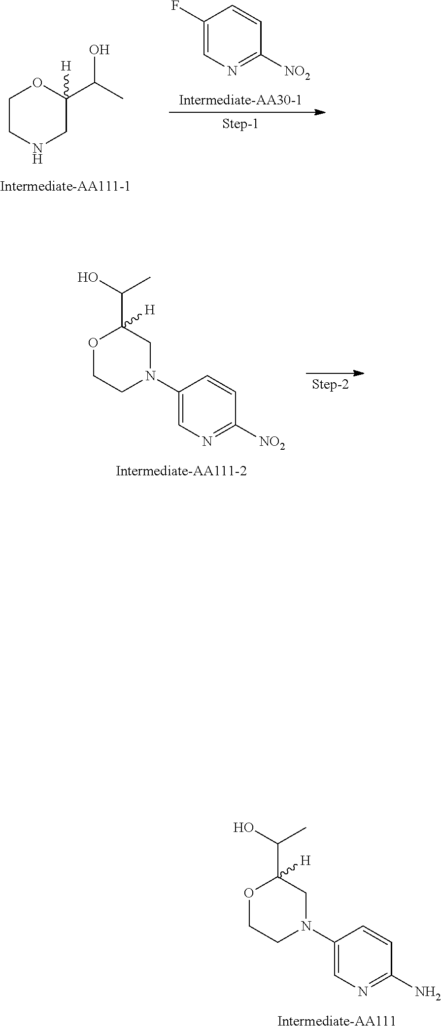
O1C(C(O)C)([H])CN(C2=CN=C(N)C=C2)CC1.C1CNCC(C(O)C)([H])O1.C1=CC([NO2])=NC=C1F.O1C(C(O)C)([H])CN(C2=CN=C([NO2])C=C2)CC1
